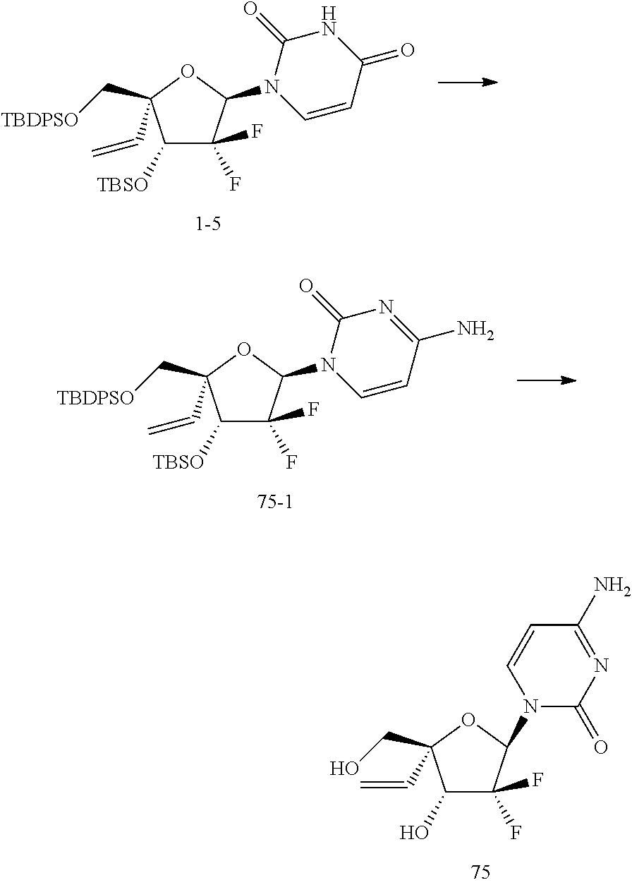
C1([TBSO])C(F)(F)C(N2C=CC(=O)NC2=O)OC1(C[TBDPSO])C=C.C1([TBSO])C(F)(F)C(N2C=CC(N)=NC2=O)OC1(C[TBDPSO])C=C.C1(O)C(F)(F)C(N2C(=O)N=C(N)C=C2)OC1(CO)C=C
